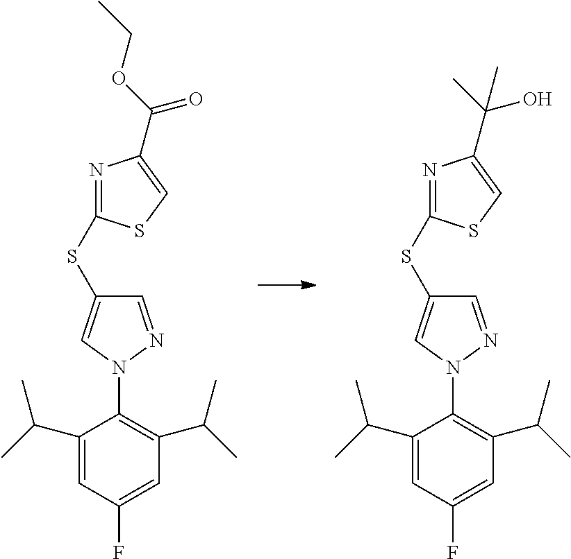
C1(C(C)C)=CC(F)=CC(C(C)C)=C1N1N=CC(SC2=NC(C(OCC)=O)=CS2)=C1.C1(C(C)C)=CC(F)=CC(C(C)C)=C1N1N=CC(SC2=NC(C(C)(O)C)=CS2)=C1
